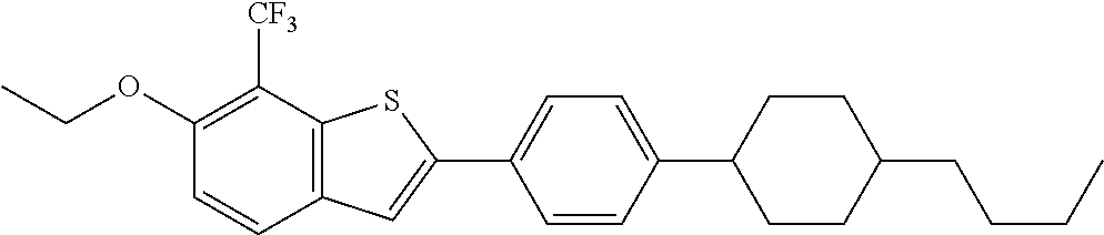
C1(OCC)=C([CF3])C2=C(C=C1)C=C(C1=CC=C(C3CCC(CCCC)CC3)C=C1)S2
